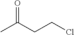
CC(CCCl)=O
